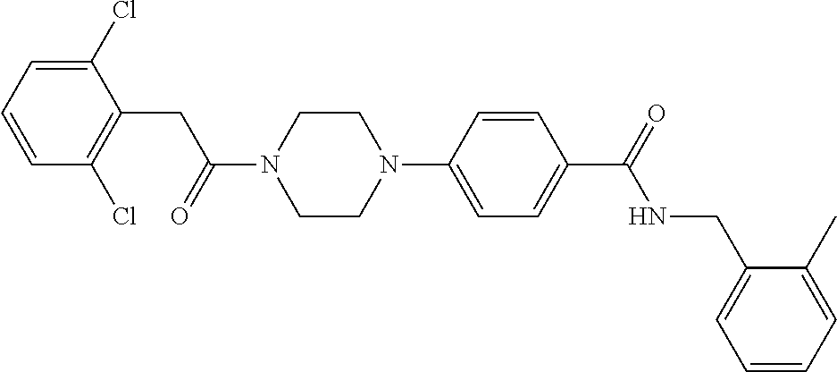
C1(Cl)=CC=CC(Cl)=C1CC(N1CCN(C2=CC=C(C(=O)NCC3=CC=CC=C3C)C=C2)CC1)=O
